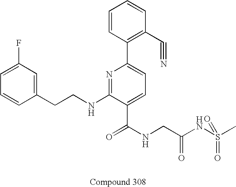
C1=CC(CCNC2=NC(C3=C(C#N)C=CC=C3)=CC=C2C(NCC(NS(C)(=O)=O)=O)=O)=CC(F)=C1
